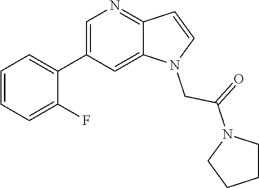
C1=C(C2=CC=CC=C2F)C=C2C(=N1)C=CN2CC(=O)N1CCCC1
